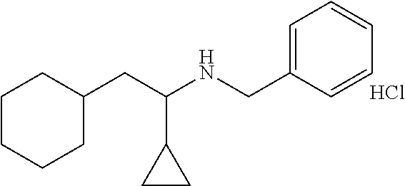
C1=CC(CNC(CC2CCCCC2)C2CC2)=CC=C1.Cl
